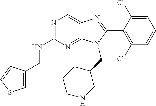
C1=C(CNC2=NC=C3C(=N2)N(CC2CCCNC2)C(C2=C(Cl)C=CC=C2Cl)=N3)C=CS1
